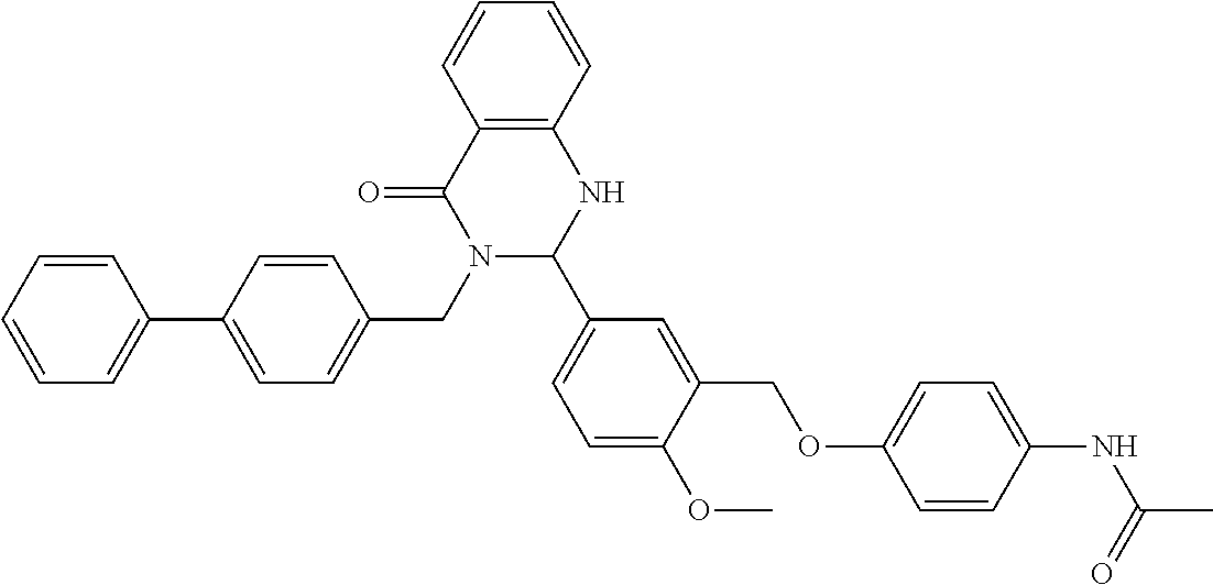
C12=C(C=CC=C1)NC(C1=CC=C(OC)C(COC3=CC=C(NC(=O)C)C=C3)=C1)N(CC1=CC=C(C3=CC=CC=C3)C=C1)C2=O
